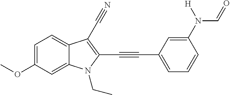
C1=C(OC)C=C2C(=C1)C(C#N)=C(C#CC1=CC=CC(N(C=O)[H])=C1)N2CC
